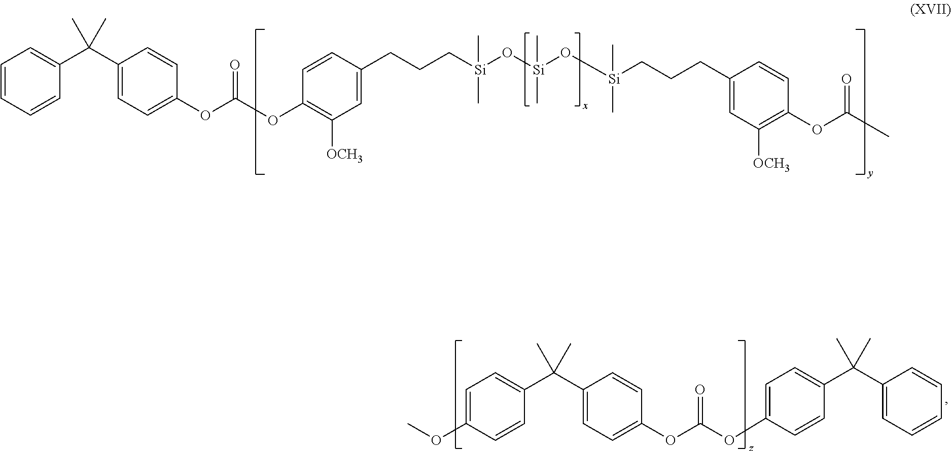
C1=CC(CCC[Si](O[Si](O[Si](CCCC2=CC([OCH3])=C(OC(=O)C)C=C2)(C)C)(C)C)(C)C)=CC([OCH3])=C1OC(OC1=CC=C(C(C2=CC=CC=C2)(C)C)C=C1)=O.O(C1=CC=C(C(C2=CC=C(OC(OC3=CC=C(C(C4=CC=CC=C4)(C)C)C=C3)=O)C=C2)(C)C)C=C1)C
